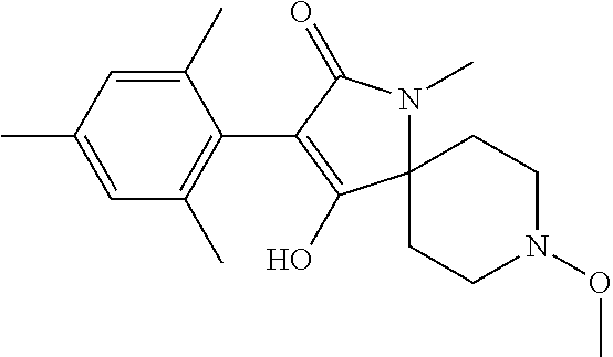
C1(C)=CC(C)=C(C2=C(O)C3(N(C)C2=O)CCN(OC)CC3)C(C)=C1
